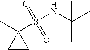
C1CC1(C)S(NC(C)(C)C)(=O)=O
